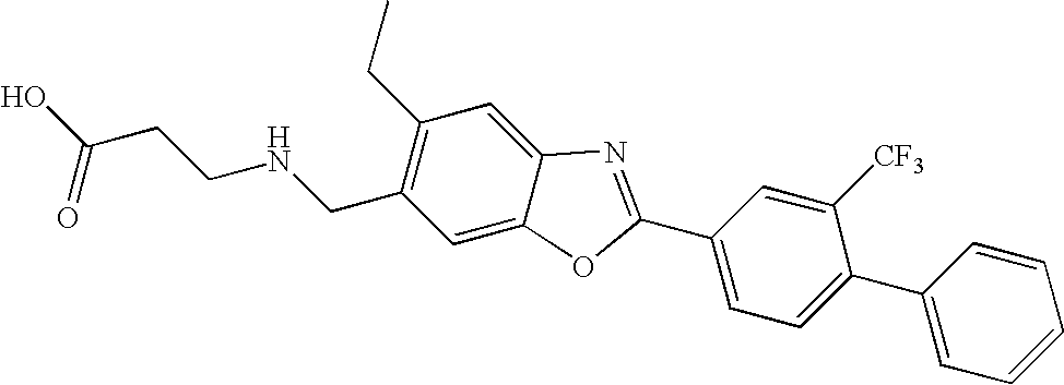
OC(CCNCC1=C(CC)C=C2C(=C1)OC(C1=CC=C(C3=CC=CC=C3)C([CF3])=C1)=N2)=O
